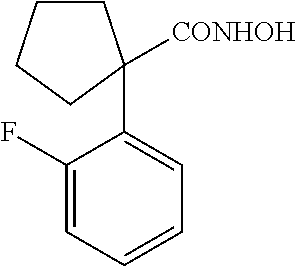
C1(F)=CC=CC=C1C1([CONHOH])CCCC1
